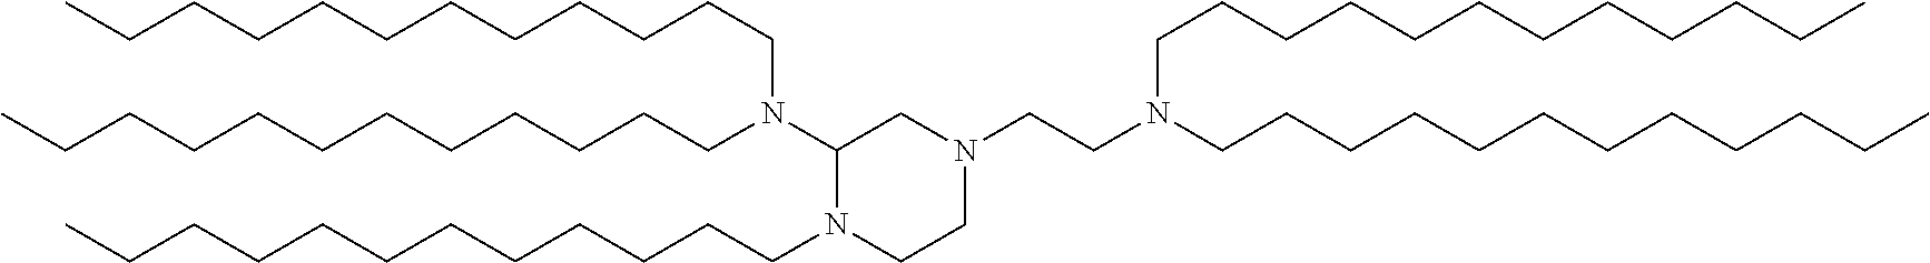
CCCCCCCCCCCCN(CCCCCCCCCCCC)C1CN(CCN(CCCCCCCCCCCC)CCCCCCCCCCCC)CCN1CCCCCCCCCCCC
